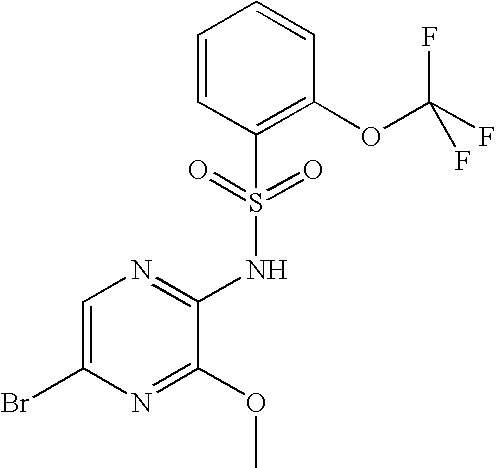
C1=C(Br)N=C(OC)C(NS(C2=C(OC(F)(F)F)C=CC=C2)(=O)=O)=N1
